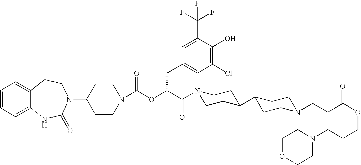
C1(N2C(=O)NC3=CC=CC=C3CC2)CCN(C(OC(C(=O)N2CCC(C3CCN(CCC(OCCCN4CCOCC4)=O)CC3)CC2)CC2=CC(Cl)=C(O)C(C(F)(F)F)=C2)=O)CC1
